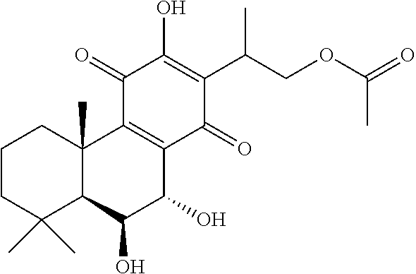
C1CC(C)(C)C2C(C)(C1)C1=C(C(O)C2O)C(=O)C(C(C)COC(C)=O)=C(O)C1=O
